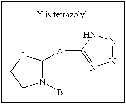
C1([A]C2=NN=NN2)N(B)CC[J]1
